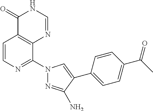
C1=CN=C(N2N=C(N)C(C3=CC=C(C(=O)C)C=C3)=C2)C2=C1C(=O)NC=N2
